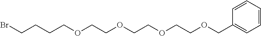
BrCCCCOCCOCCOCCOCC1=CC=CC=C1
